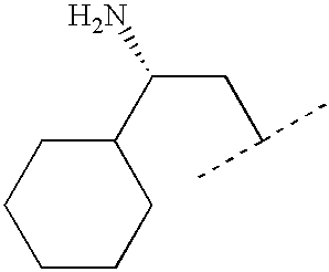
C1CCC(C(N)CC(C)C)CC1
